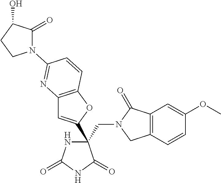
C12=C(OC(C3(CN4CC5=C(C4=O)C=C(OC)C=C5)NC(=O)NC3=O)=C1)C=CC(N1C(=O)C(O)CC1)=N2
